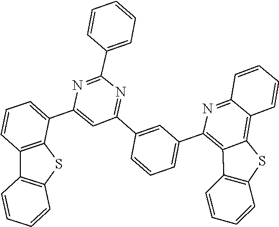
C1(C2=NC(C3=CC=CC=C3)=NC(C3=CC=CC4=C3SC3=C4C=CC=C3)=C2)=CC(C2=C3C(=C4C=CC=CC4=N2)SC2=C3C=CC=C2)=CC=C1
